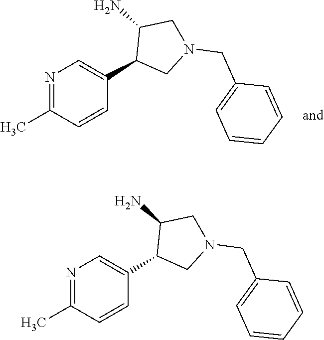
N1=C(C)C=CC(C2CN(CC3=CC=CC=C3)CC2N)=C1.N1=C(C)C=CC(C2CN(CC3=CC=CC=C3)CC2N)=C1
